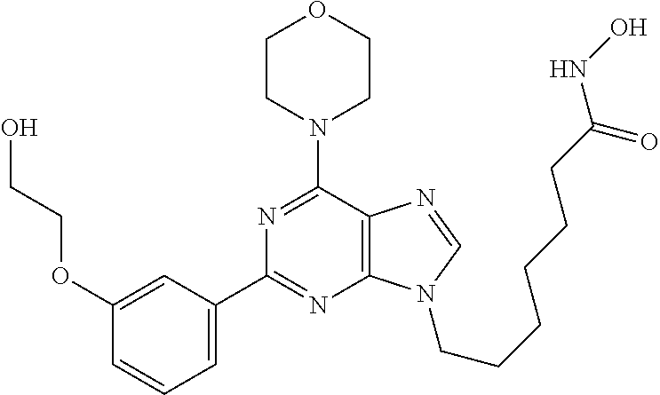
C1CN(C2=NC(C3=CC=CC(OCCO)=C3)=NC3=C2N=CN3CCCCCCC(NO)=O)CCO1
